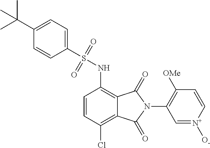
C1=CC(Cl)=C2C(=C1NS(=O)(=O)C1=CC=C(C(C)(C)C)C=C1)C(=O)N(C1=C([OMe])C=C[N+]([O-])=C1)C2=O
